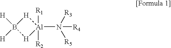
[H]1[Al]([R1])([R2])(N([R3])([R5])[R4])[H]B1([H])[H]
